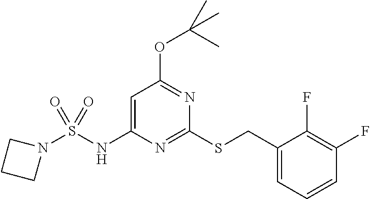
C1=C(NS(N2CCC2)(=O)=O)N=C(SCC2=CC=CC(F)=C2F)N=C1OC(C)(C)C
